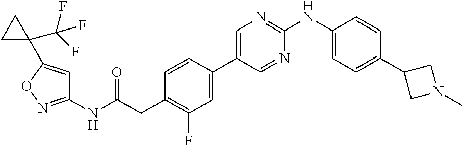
C1=CC(C2=CN=C(NC3=CC=C(C4CN(C)C4)C=C3)N=C2)=CC(F)=C1CC(NC1=NOC(C2(C(F)(F)F)CC2)=C1)=O
